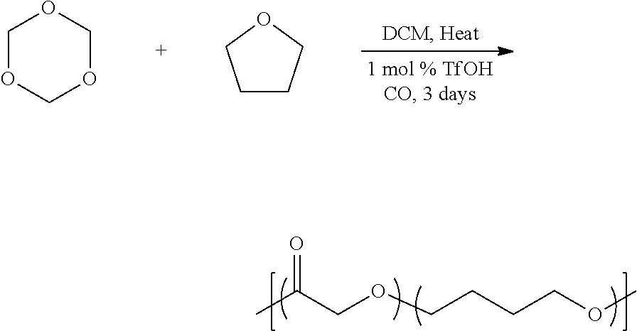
CC(COCCCCOC)=O.C1OCOCO1.C1CCOC1
